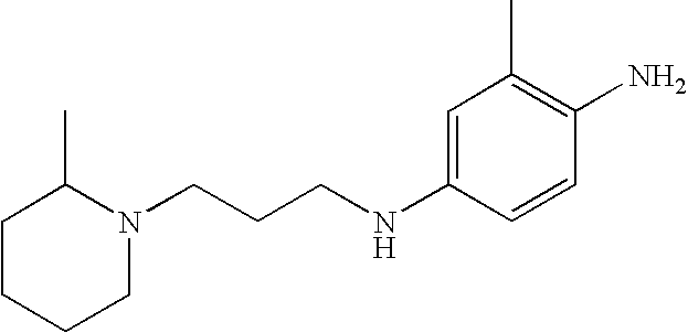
C1CCCN(CCCNC2=CC(C)=C(N)C=C2)C1C
